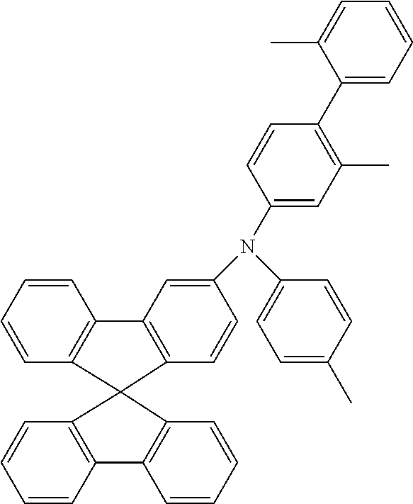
C1=CC=CC2=C1C1(C3=C2C=C(N(C2=CC=C(C)C=C2)C2=CC(C)=C(C4=CC=CC=C4C)C=C2)C=C3)C2=C(C=CC=C2)C2=C1C=CC=C2
